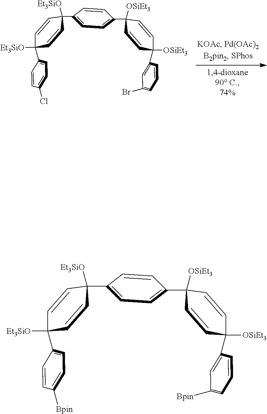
C1(C2([Et3SiO])C=CC([Et3SiO])(C3=CC=C(C4([OSiEt3])C=CC([OSiEt3])(C5=CC(Br)=CC=C5)C=C4)C=C3)C=C2)=CC=C(Cl)C=C1.C1(C2([Et3SiO])C=CC([Et3SiO])(C3=CC=C(C4([OSiEt3])C=CC([OSiEt3])(C5=CC([Bpin])=CC=C5)C=C4)C=C3)C=C2)=CC=C([Bpin])C=C1
